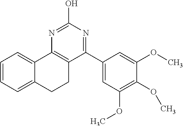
C1=CC=C2C(=C1)C1=C(CC2)C(C2=CC(OC)=C(OC)C(OC)=C2)=NC(O)=N1
